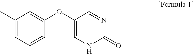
C1(C)=CC=CC(OC2=CNC(=O)N=C2)=C1
